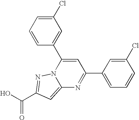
O=C(O)C1=NN2C(=C1)N=C(C1=CC=CC(Cl)=C1)C=C2C1=CC(Cl)=CC=C1
